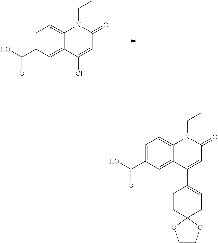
C(C1=CC=C2C(=C1)C(Cl)=CC(=O)N2CC)(=O)O.C(C1=CC=C2C(=C1)C(C1=CCC3(CC1)OCCO3)=CC(=O)N2CC)(=O)O
